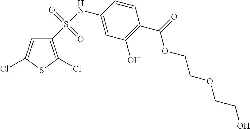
C1(S(NC2=CC(O)=C(C(=O)OCCOCCO)C=C2)(=O)=O)=C(Cl)SC(Cl)=C1
